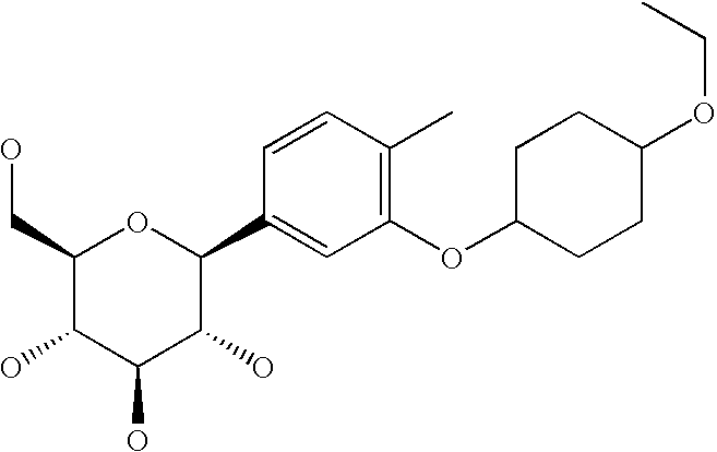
C1(CO)C(O)C(O)C(O)C(C2=CC(OC3CCC(OCC)CC3)=C(C)C=C2)O1
